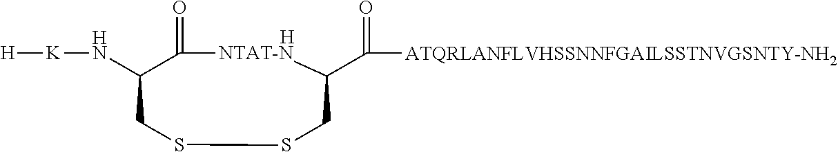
C1(N[K][H])C(=O)[NTAT-N]C(C(=O)[ATQRLANFLVHSSNNFGAILSSTNVGSNTY-NH2])CSSC1.[H]
